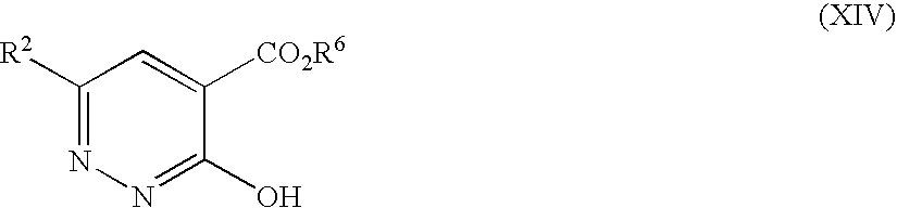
C1([R2])=NN=C(O)C([CO2R6])=C1
